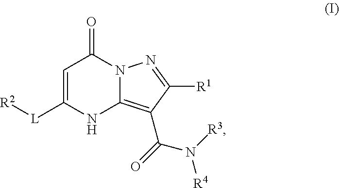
C1=C([L][R2])NC2=C(C(N([R4])[R3])=O)C([R1])=NN2C1=O
